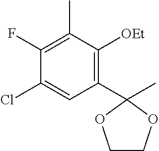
C1(C2(C)OCCO2)=C([OEt])C(C)=C(F)C(Cl)=C1
